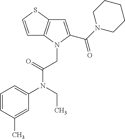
C1=CSC2=C1N(CC(N(C1=CC=CC(C)=C1)CC)=O)C(C(N1CCCCC1)=O)=C2
